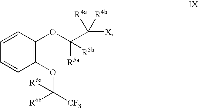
C1(OC([R6b])([CF3])[R6a])=C(OC([R5a])([R5b])C([X])([R4a])[R4b])C=CC=C1
